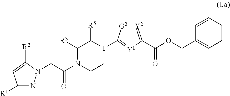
C1=CC=CC(COC(=O)C2=[Y2][G2]C([T]3C([R5])C([R3])N(C(CN4N=C([R1])C=C4[R2])=O)CC3)=[Y1]2)=C1
